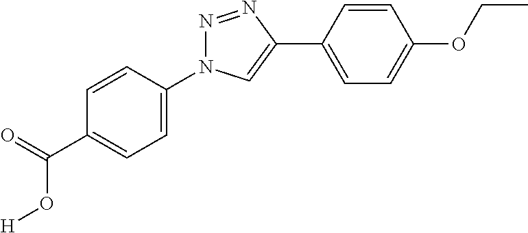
C1(N2N=NC(C3=CC=C(OCC)C=C3)=C2)=CC=C(C(=O)O[H])C=C1
